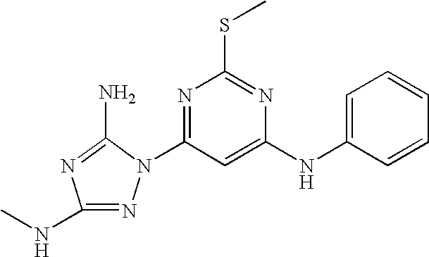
N1=C(NC)N=C(N)N1C1=NC(SC)=NC(NC2=CC=CC=C2)=C1
